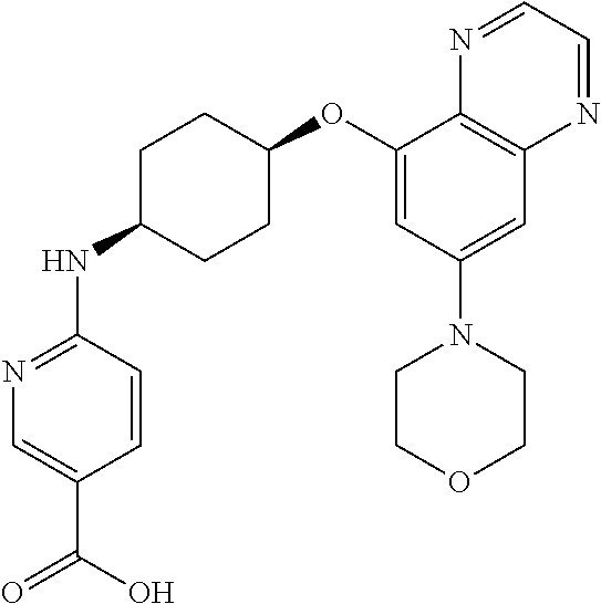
C1=CC(NC2CCC(OC3=CC(N4CCOCC4)=CC4=C3N=CC=N4)CC2)=NC=C1C(O)=O
